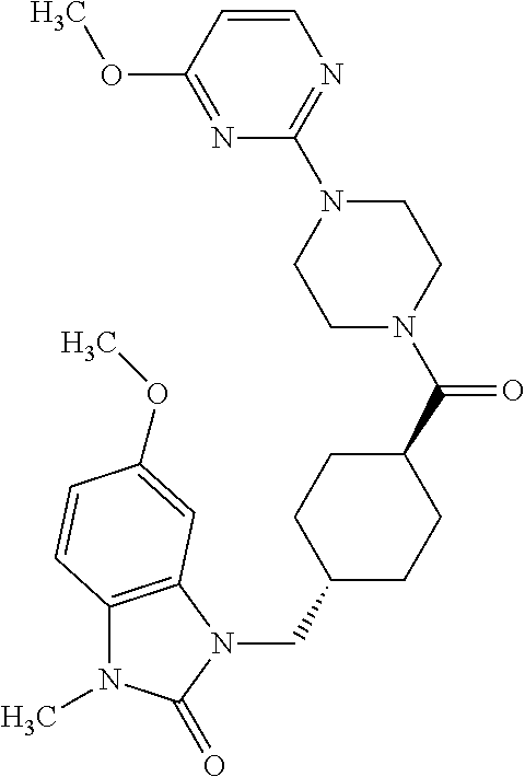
C12=C(N(CC3CCC(C(N4CCN(C5=NC=CC(OC)=N5)CC4)=O)CC3)C(=O)N1C)C=C(OC)C=C2
